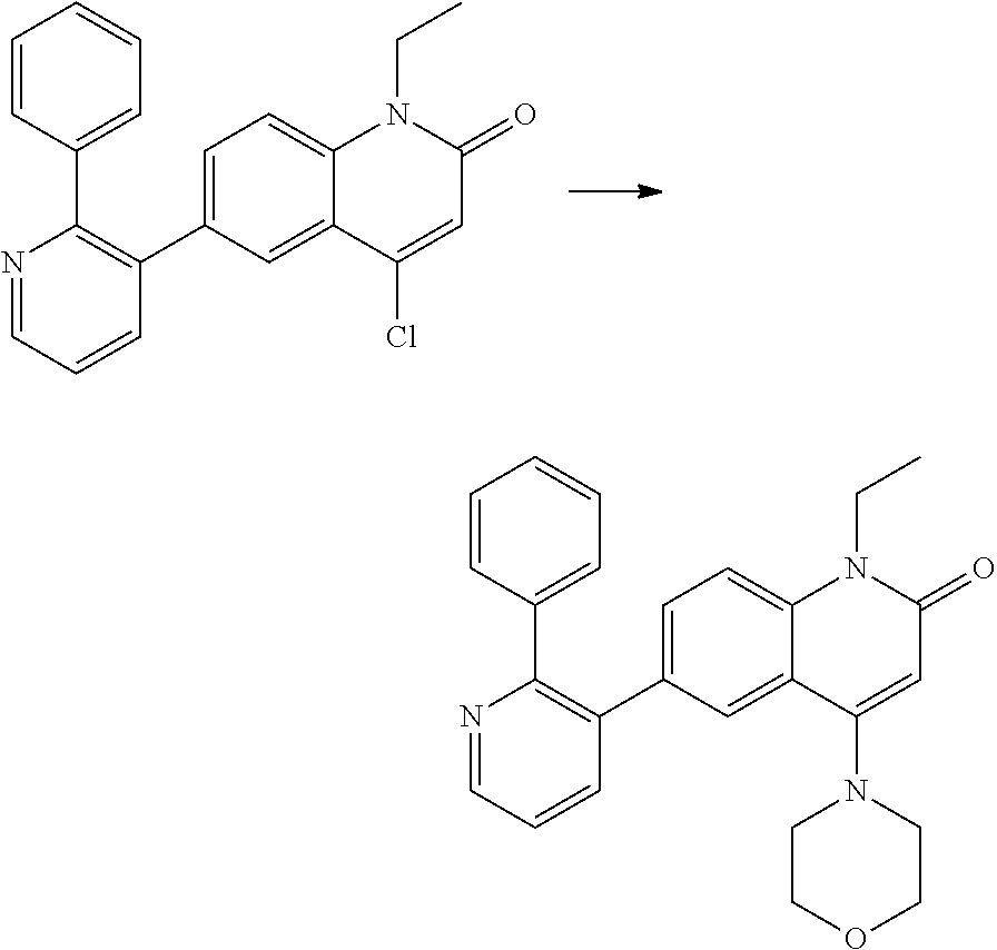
C1=CC(C2=C(C3=CC=C4C(=C3)C(Cl)=CC(=O)N4CC)C=CC=N2)=CC=C1.C1=CC(C2=C(C3=CC=C4C(=C3)C(N3CCOCC3)=CC(=O)N4CC)C=CC=N2)=CC=C1
